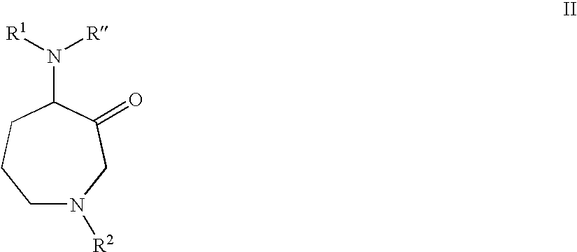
C1N([R2])CC(=O)C(N([R1])[R])CC1
